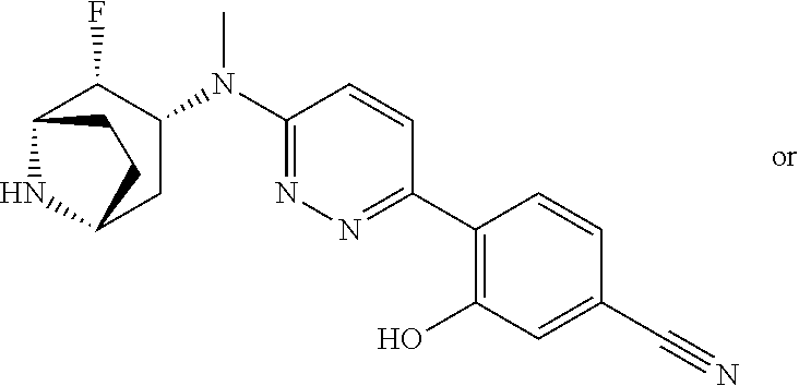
C1(C2=NN=C(N(C3C(F)C4NC(C3)CC4)C)C=C2)=C(O)C=C(C#N)C=C1
